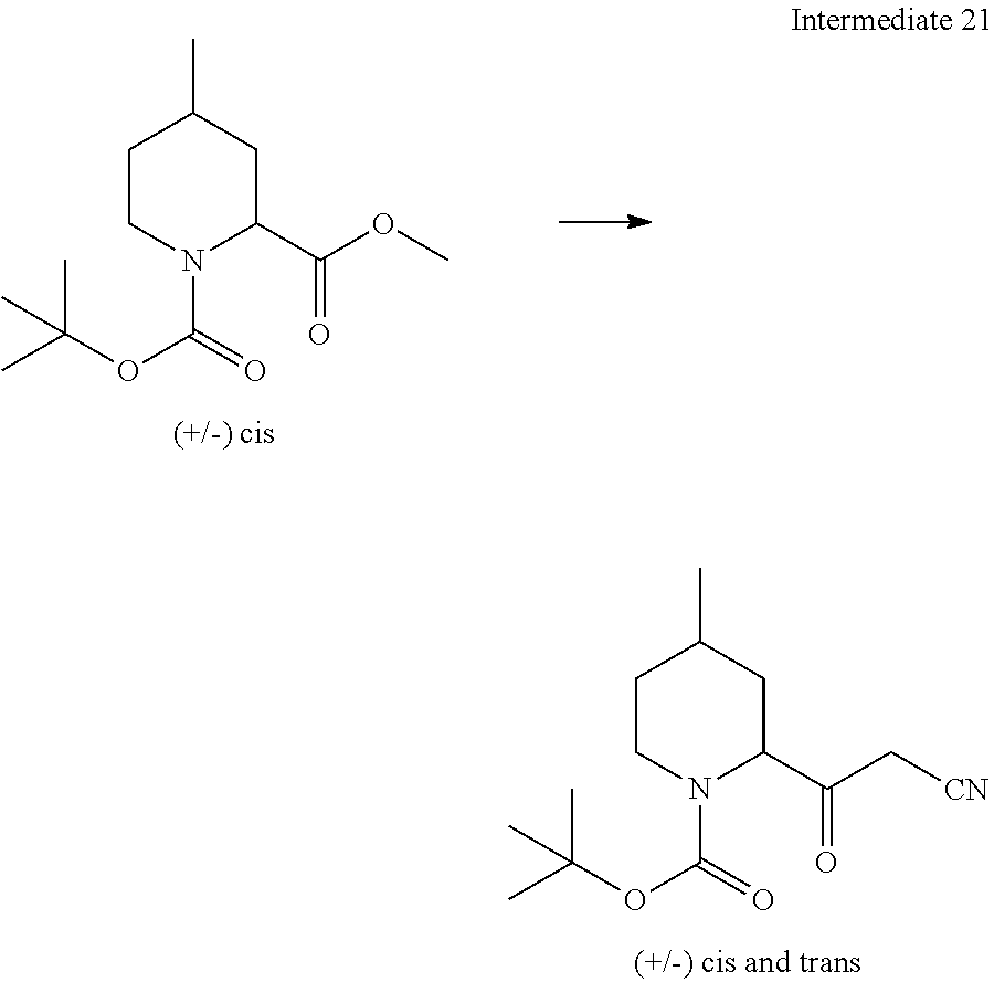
C1CN(C(=O)OC(C)(C)C)C(C(C[CN])=O)CC1C.C1CN(C(=O)OC(C)(C)C)C(C(OC)=O)CC1C
